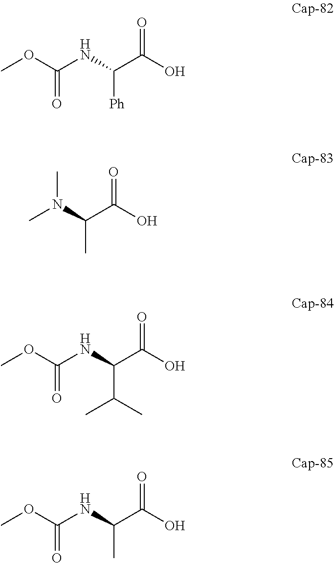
COC(NC(C(O)=O)[Ph])=O.CN(C(C(O)=O)C)C.COC(NC(C(O)=O)C(C)C)=O.COC(NC(C(O)=O)C)=O
